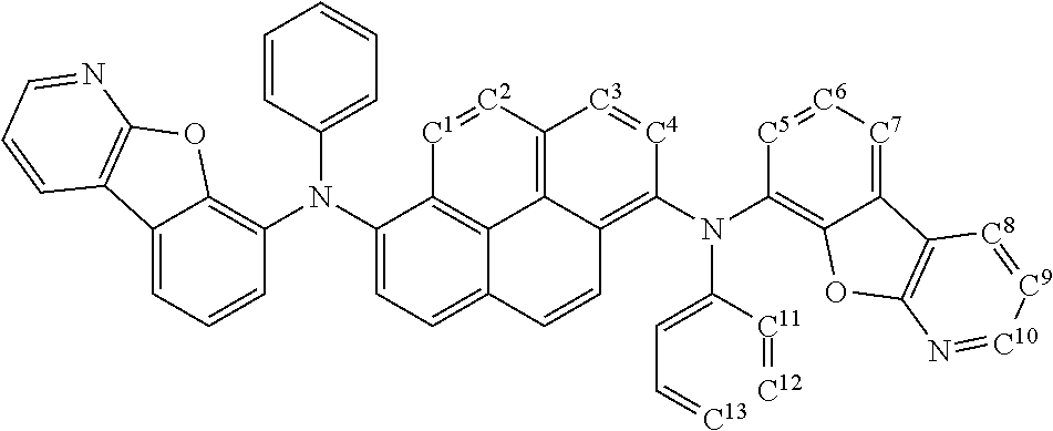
C12=CC=CC(N(C3=CC=C4C5=C3[C1]=[C2]C3=C5C(=C(N(C(=CC=[C13])[C11]=[C12])C5=C6C(=[C7][C6]=[C5]5)C5=C(O6)N=[C10][C9]=[C8]5)[C4]=[C3]3)C=C4)C3=CC=CC=C3)=C1OC1=C2C=CC=N1
